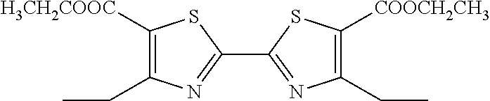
C1([H3CH2COOC])=C(CC)N=C(C2=NC(CC)=C([COOCH2CH3])S2)S1
